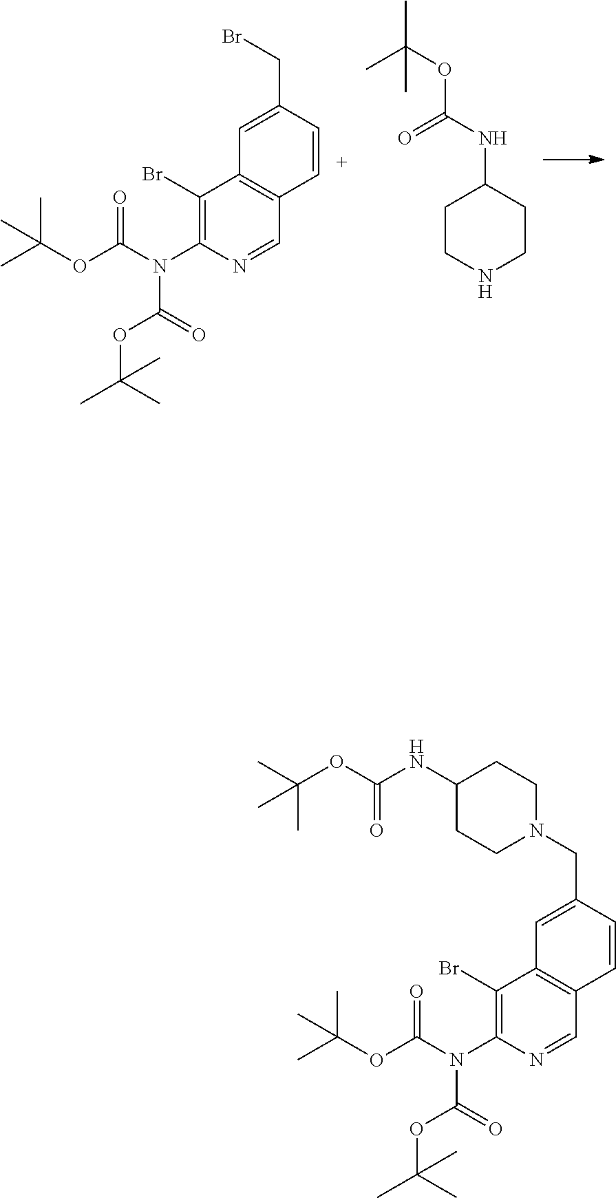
C1=C(CBr)C=CC2=C1C(Br)=C(N(C(OC(C)(C)C)=O)C(OC(C)(C)C)=O)N=C2.C1CNCCC1NC(OC(C)(C)C)=O.C1=C(CN2CCC(NC(OC(C)(C)C)=O)CC2)C=CC2=C1C(Br)=C(N(C(OC(C)(C)C)=O)C(OC(C)(C)C)=O)N=C2
